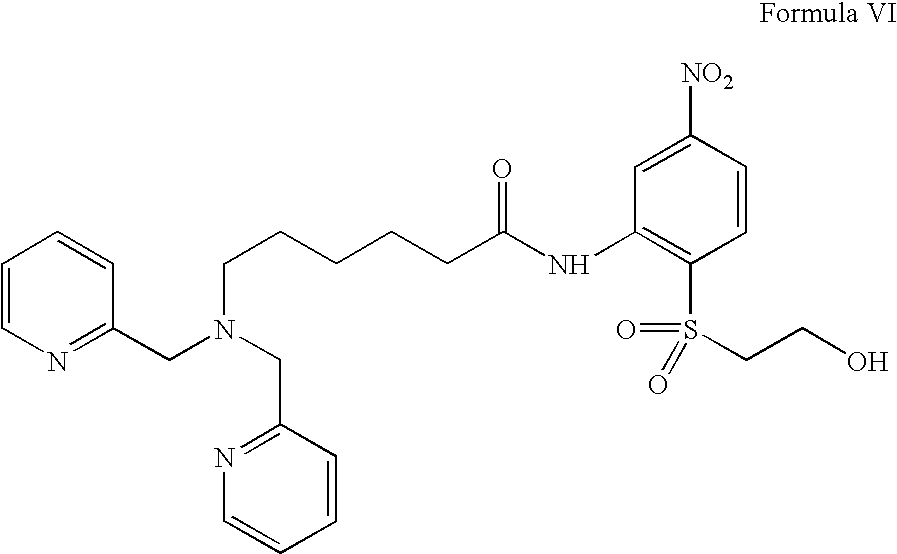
C1=CN=C(CN(CCCCCC(NC2=C(S(CCO)(=O)=O)C=CC([NO2])=C2)=O)CC2=NC=CC=C2)C=C1
